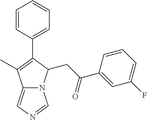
C1=CC=C(F)C=C1C(CC1N2C(=CN=C2)C(C)=C1C1=CC=CC=C1)=O
